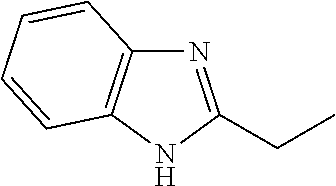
N1=C(CC)NC2=C1C=CC=C2
